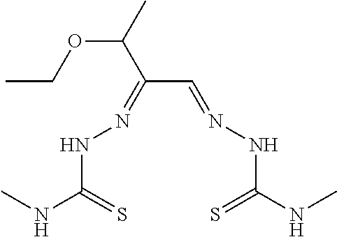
CNC(=S)NN=C(C=NNC(NC)=S)C(C)OCC
